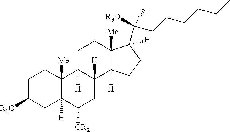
C1C([R1O])CC2([H])C([Me])(C1)C1([H])C([H])(CC2[OR2])C2([H])C([Me])(CC1)C(C([R3O])(C)CCCCCC)([H])CC2
